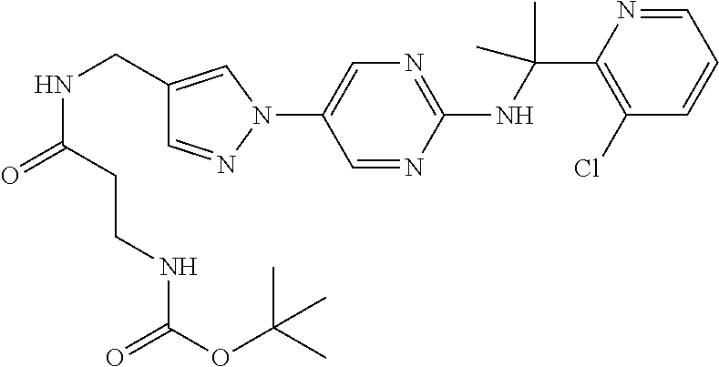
N1(C2=CN=C(NC(C)(C)C3=C(Cl)C=CC=N3)N=C2)C=C(CNC(CCNC(OC(C)(C)C)=O)=O)C=N1
